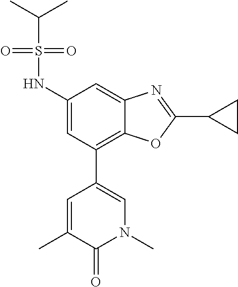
C1(NS(=O)(=O)C(C)C)=CC(C2=CN(C)C(=O)C(C)=C2)=C2C(=C1)N=C(C1CC1)O2
